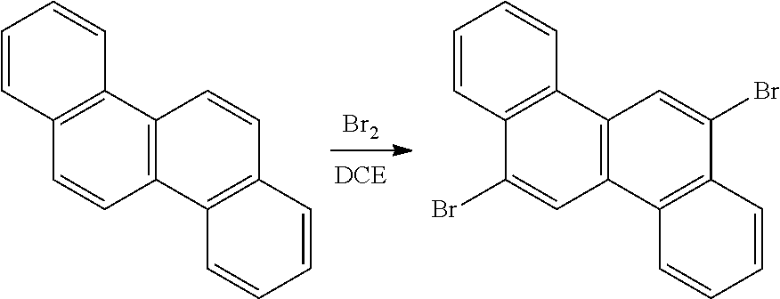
[Br2].C1=C(Br)C2=C(C3=C1C1=C(C=CC=C1)C(Br)=C3)C=CC=C2.C1=CC2=C(C3=C1C1=C(C=CC=C1)C=C3)C=CC=C2
